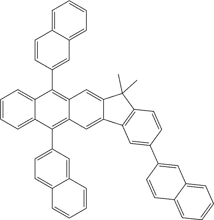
C1=C2C3=C(C(C)(C)C2=CC2=C(C4=CC5=CC=CC=C5C=C4)C4=CC=CC=C4C(C4=CC=C5C(=C4)C=CC=C5)=C12)C=CC(C1=CC2=CC=CC=C2C=C1)=C3
